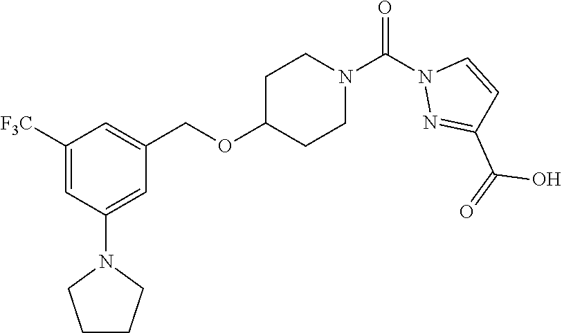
[F3C]C1=CC(N2CCCC2)=CC(COC2CCN(C(=O)N3N=C(C(O)=O)C=C3)CC2)=C1
